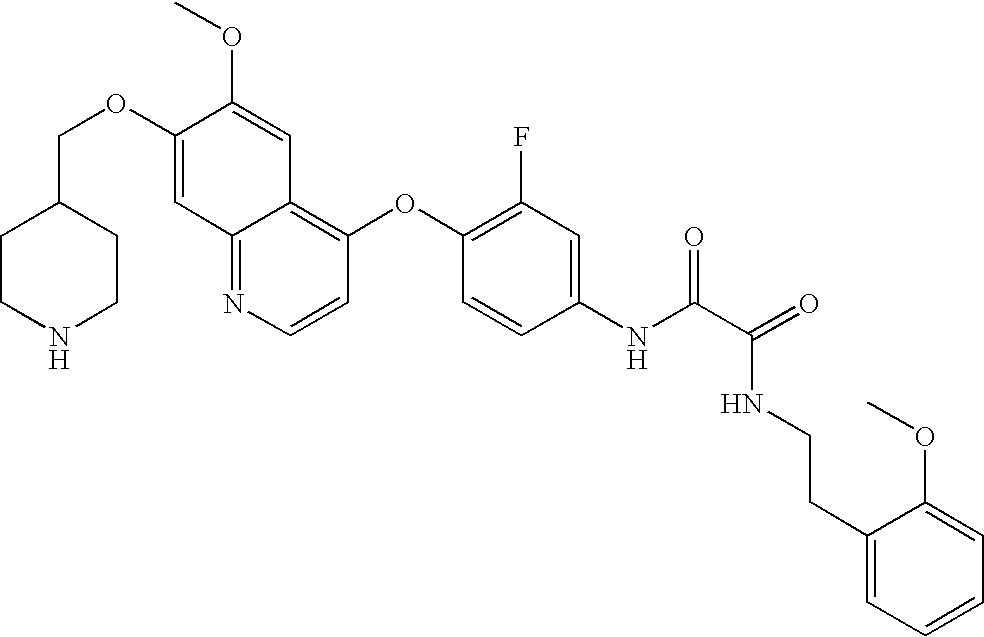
C(OC1=CC2=NC=CC(OC3=C(F)C=C(NC(C(=O)NCCC4=CC=CC=C4OC)=O)C=C3)=C2C=C1OC)C1CCNCC1
